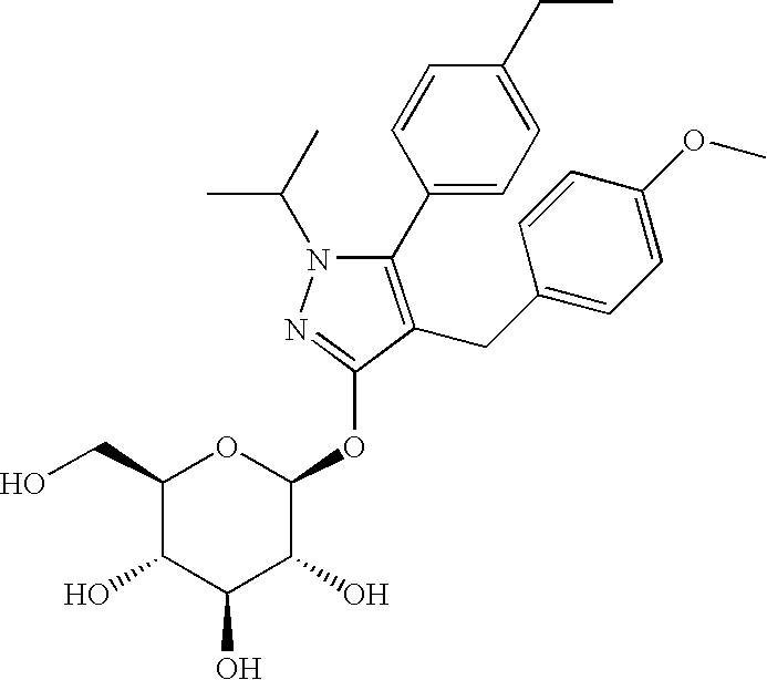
N1(C(C)C)C(C2=CC=C(CC)C=C2)=C(CC2=CC=C(OC)C=C2)C(OC2OC(CO)C(O)C(O)C2O)=N1
